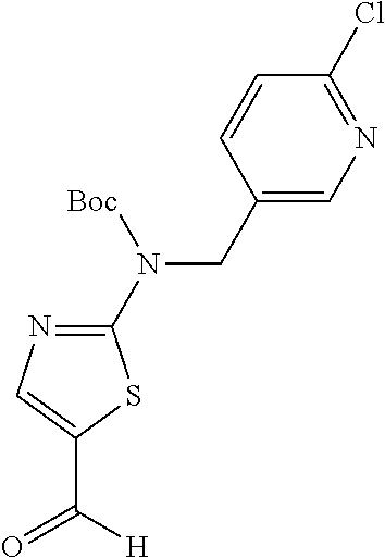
C1(CN(C2=NC=C(C(=O)[H])S2)[Boc])=CN=C(Cl)C=C1
